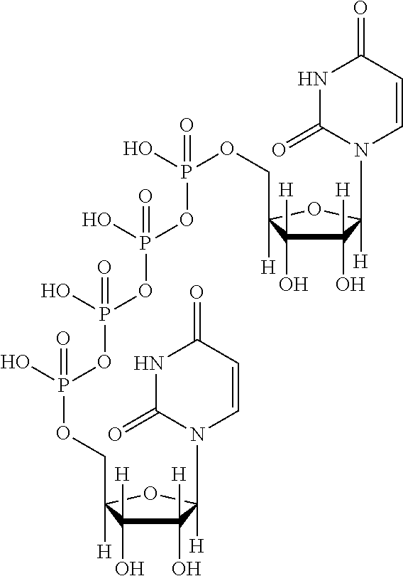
C1(O)([H])C(O)([H])C([H])(COP(O)(OP(OP(OP(OCC2([H])C(O)([H])C(O)([H])C(N3C=CC(=O)NC3=O)([H])O2)(O)=O)(O)=O)(O)=O)=O)OC1(N1C=CC(=O)NC1=O)[H]
